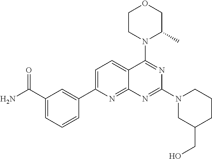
C1(C(N)=O)=CC=CC(C2=CC=C3C(=N2)N=C(N2CC(CO)CCC2)N=C3N2C(C)COCC2)=C1
